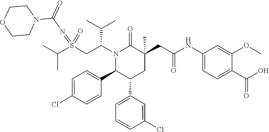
S(CC(N1C(=O)C(CC(=O)NC2=CC=C(C(O)=O)C(OC)=C2)(C)CC(C2=CC=CC(Cl)=C2)C1C1=CC=C(Cl)C=C1)C(C)C)(=NC(N1CCOCC1)=O)(=O)C(C)C
